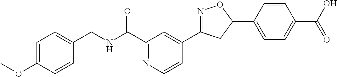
C1=CC(OC)=CC=C1CNC(C1=NC=CC(C2=NOC(C3=CC=C(C(O)=O)C=C3)C2)=C1)=O
